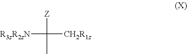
C([R3zR2zN])([CH2R1z])([Z])C
